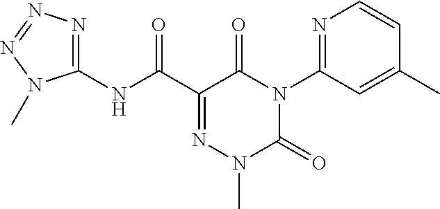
C1(NC(C2=NN(C)C(=O)N(C3=NC=CC(C)=C3)C2=O)=O)=NN=NN1C
